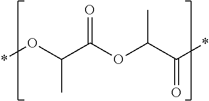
*OC(C(=O)OC(C)C(=O)*)C
